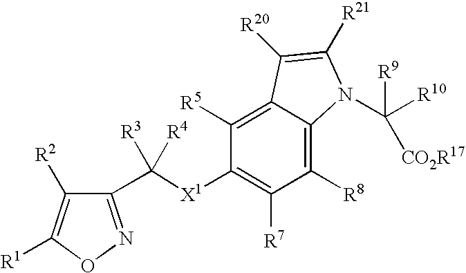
C1([R5])=C2C(=C([R8])C([R7])=C1[X1]C(C1=NOC([R1])=C1[R2])([R3])[R4])N(C([R10])([R9])[CO2R17])C([R21])=C2[R20]
